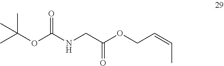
C(OC(C)(C)C)(=O)NCC(=O)OCC=CC
